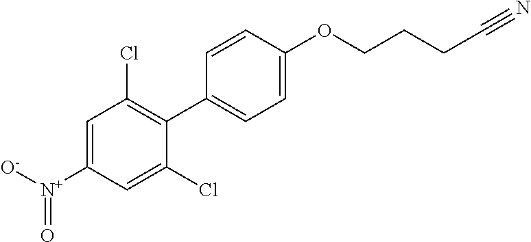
[O-][N+](C1=CC(Cl)=C(C2=CC=C(OCCCC#N)C=C2)C(Cl)=C1)=O
